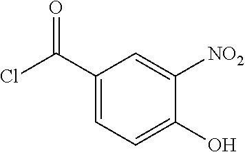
C1(C(Cl)=O)=CC=C(O)C([NO2])=C1
